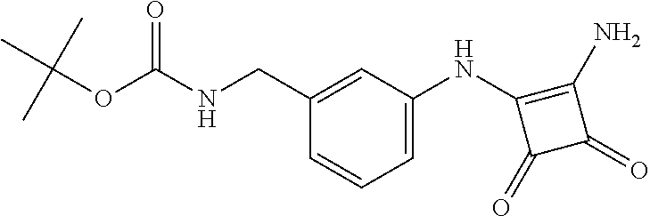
C1=CC(CNC(OC(C)(C)C)=O)=CC(NC2=C(N)C(=O)C2=O)=C1
